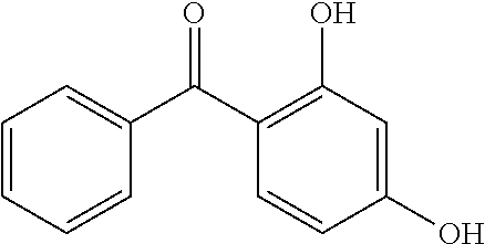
C1=CC=CC(C(C2=C(O)C=C(O)C=C2)=O)=C1
